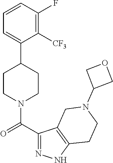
C1=CC(F)=C([CF3])C(C2CCN(C(C3=NNC4=C3CN(C3COC3)CC4)=O)CC2)=C1
